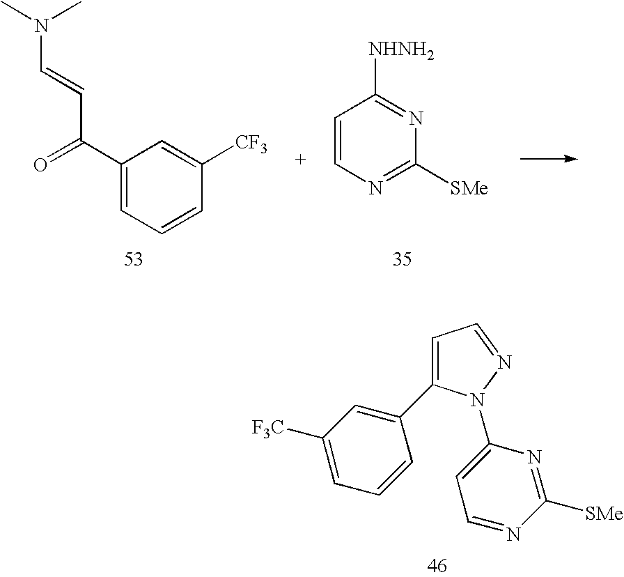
C1(C(=O)C=CN(C)C)=CC=CC([CF3])=C1.C1=CN=C([SMe])N=C1[NHNH2].C1=C(C2=CC([F3C])=CC=C2)N(C2=CC=NC([SMe])=N2)N=C1
